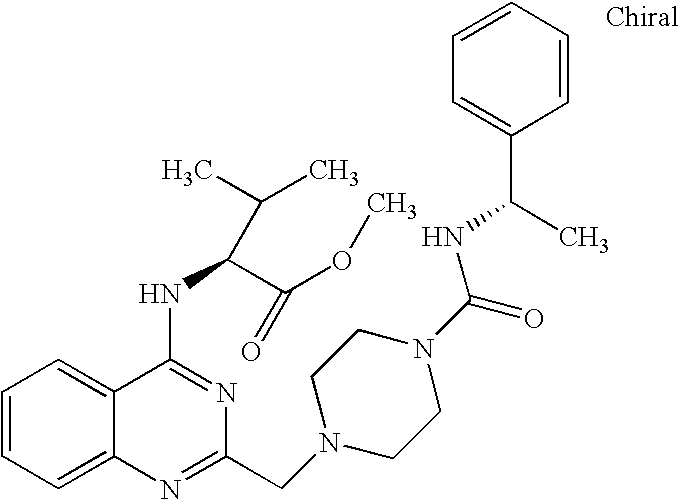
C1=CC=C2C(=C1)C(NC(C(OC)=O)C(C)C)=NC(CN1CCN(C(=O)NC(C3=CC=CC=C3)C)CC1)=N2
